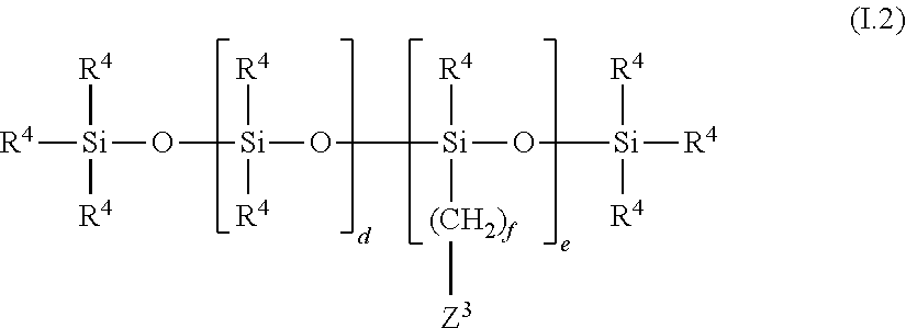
[R4][Si]([R4])([R4])O[Si]([R4])([R4])O[Si]([R4])([(CH2)f][Z3])O[Si]([R4])([R4])[R4]
